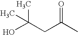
OC(CC(C)=O)(C)C
